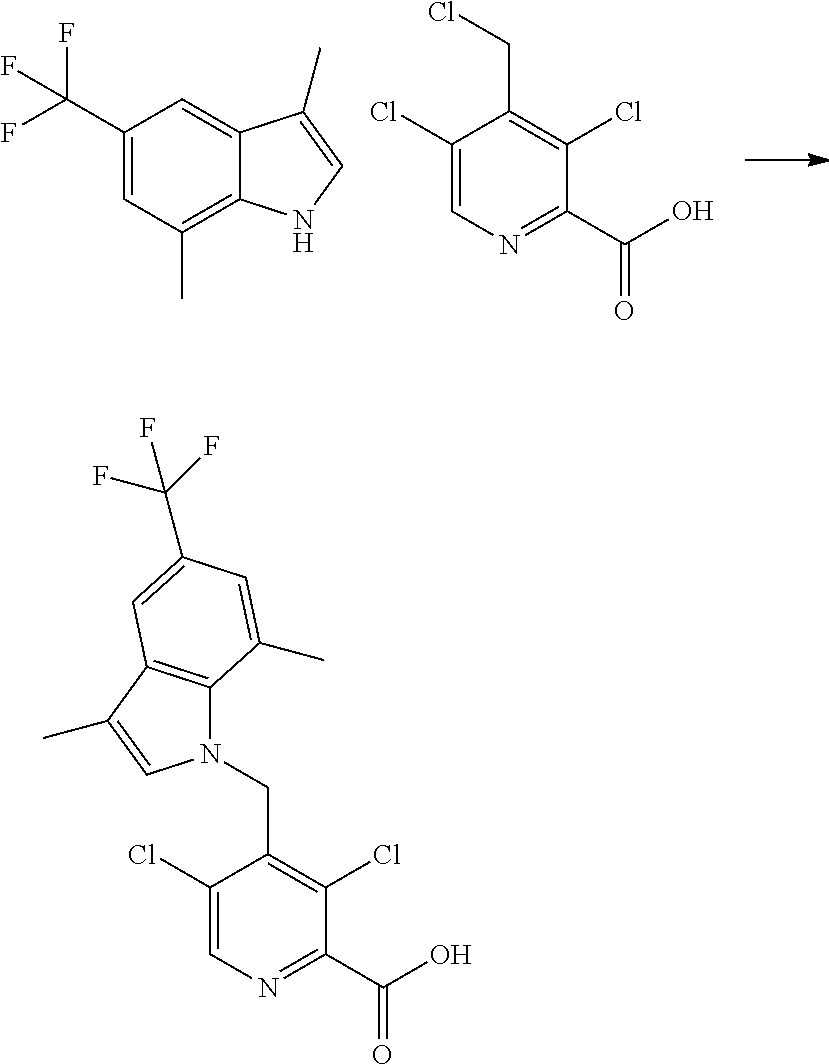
C1(C(F)(F)F)=CC(C)=C2C(=C1)C(C)=CN2.C1(Cl)=CN=C(C(=O)O)C(Cl)=C1CCl.C1(Cl)=CN=C(C(O)=O)C(Cl)=C1CN1C2=C(C(C)=C1)C=C(C(F)(F)F)C=C2C
